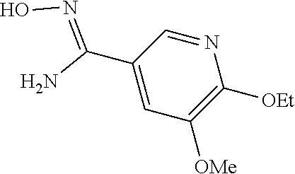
N1=CC(C(=NO)N)=CC([OMe])=C1[OEt]
